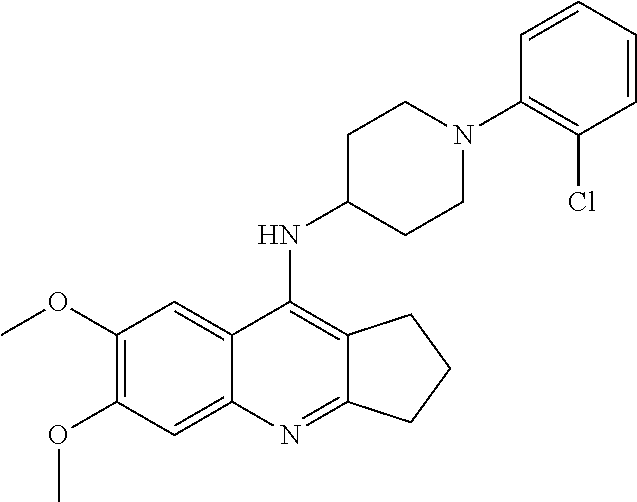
C1(OC)=C(OC)C=C2C(=C1)C(NC1CCN(C3=C(Cl)C=CC=C3)CC1)=C1C(=N2)CCC1
